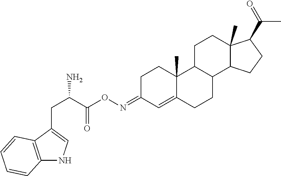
C(C(C(ON=C1C=C2C(C)(CC1)C1C(CC2)C2C(C)(CC1)C(C(=O)C)CC2)=O)N)C1=CNC2=C1C=CC=C2
